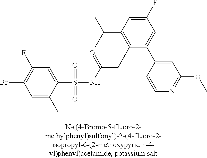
C1=C(C)C(S(=O)(=O)NC(CC2=C(C(C)C)C=C(F)C=C2C2=CC(OC)=NC=C2)=O)=CC(F)=C1Br
